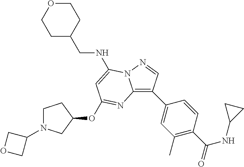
C1OCCC(CNC2=CC(OC3CN(C4COC4)CC3)=NC3=C(C4=CC(C)=C(C(=O)NC5CC5)C=C4)C=NN32)C1
